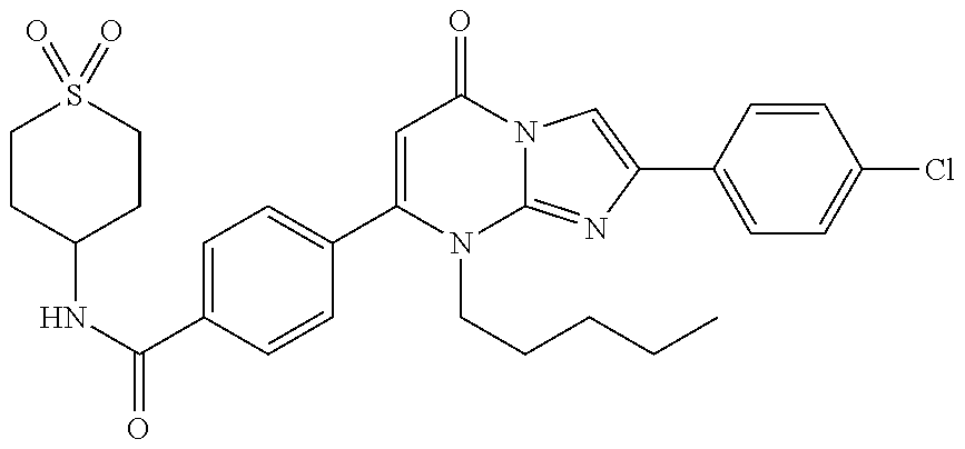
C1(NC(=O)C2=CC=C(C3=CC(=O)N4C(=NC(C5=CC=C(Cl)C=C5)=C4)N3CCCCC)C=C2)CCS(=O)(=O)CC1
